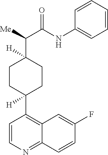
C1=CC=CC(NC(C([Me])C2([H])CCC(C3=C4C(=NC=C3)C=CC(F)=C4)([H])CC2)=O)=C1
